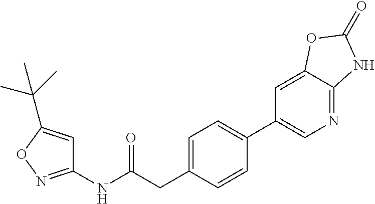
C1(NC(CC2=CC=C(C3=CN=C4C(=C3)OC(=O)N4)C=C2)=O)=NOC(C(C)(C)C)=C1
